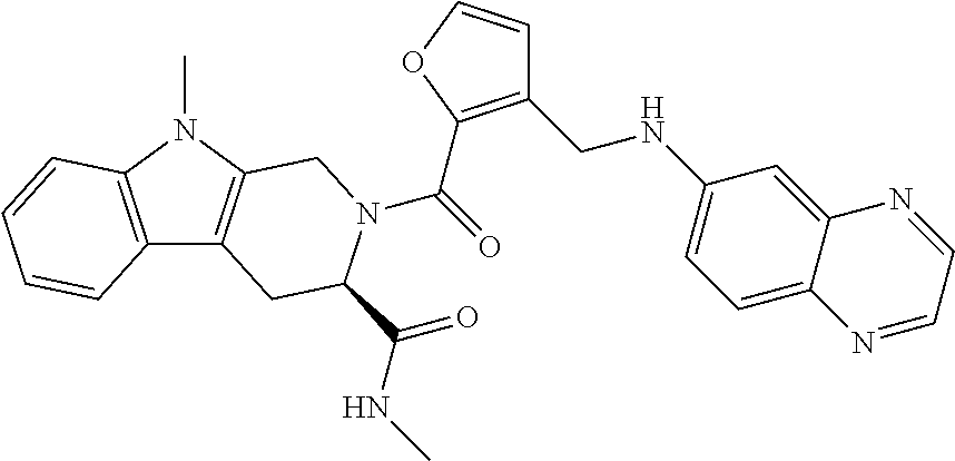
C(=O)(N1C(C(=O)NC)CC2=C(N(C)C3=C2C=CC=C3)C1)C1=C(CNC2=CC=C3C(=C2)N=CC=N3)C=CO1
